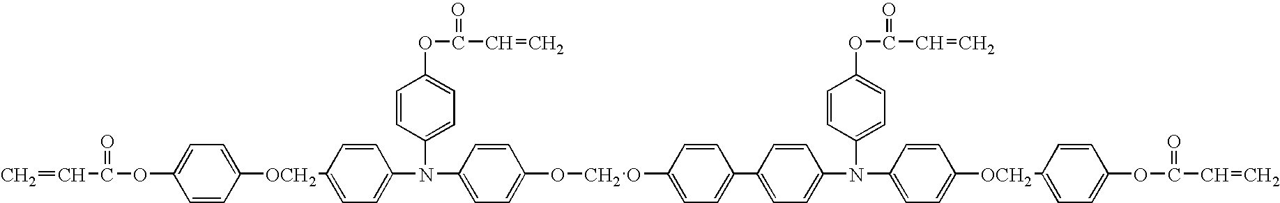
C=CC(=O)OC1=CC=C([OCH2]C2=CC=C(N(C3=CC=C(OC(=O)C=C)C=C3)C3=CC=C(OCOC4=CC=C(C5=CC=C(N(C6=CC=C(OC(=O)C=C)C=C6)C6=CC=C([OCH2]C7=CC=C(OC(=O)C=C)C=C7)C=C6)C=C5)C=C4)C=C3)C=C2)C=C1
